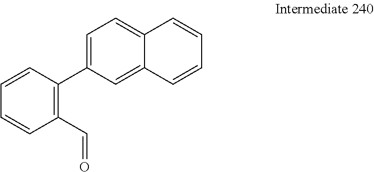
C1=C(C2=C(C=O)C=CC=C2)C=C2C(=C1)C=CC=C2
